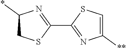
C1(C2=NC(*)CS2)=NC([**])=CS1
